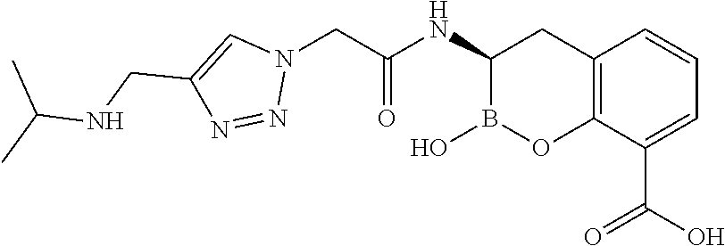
C1(NC(=O)CN2C=C(CNC(C)C)N=N2)B(O)OC2=C(C1)C=CC=C2C(O)=O
